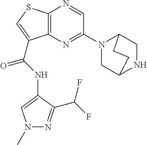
C12=C(N=C(N3CC4NCC3CC4)C=N1)C(C(=O)NC1=CN(C)N=C1C(F)F)=CS2
